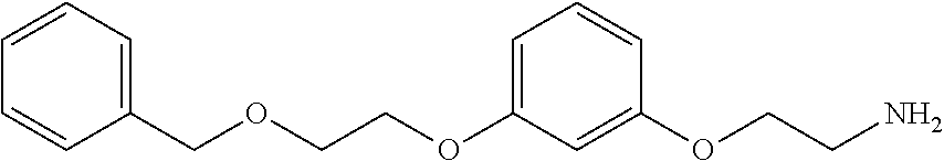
C1=C(OCCOCC2=CC=CC=C2)C=C(OCCN)C=C1
